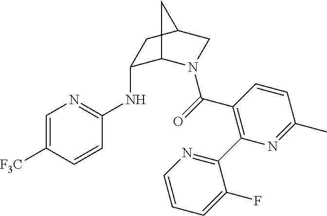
C1(NC2=NC=C([F3C])C=C2)C2N(C(=O)C3=C(C4=NC=CC=C4F)N=C(C)C=C3)CC(C1)C2
